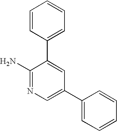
NC1=NC=C(C2=CC=CC=C2)C=C1C1=CC=CC=C1
